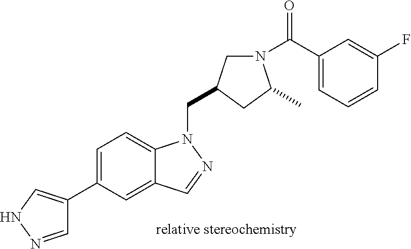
C1=NNC=C1C1=CC=C2C(=C1)C=NN2CC1CN(C(C2=CC=CC(F)=C2)=O)C(C)C1
